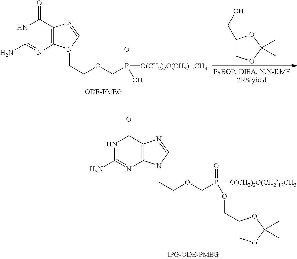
N1C(N)=NC2=C(C1=O)N=CN2CCOCP(=O)([O(CH2)2O(CH2)17CH3])O.C1(CO)COC(C)(C)O1.N1C(N)=NC2=C(C1=O)N=CN2CCOCP(=O)([O(CH2)2O(CH2)17CH3])OCC1COC(C)(C)O1
